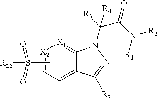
C1=C2C(=[X1][X2]=C1)N(C(C(=O)N([R2])[R1])([R4])[R3])N=C2[R7].CS([R22])(=O)=O
